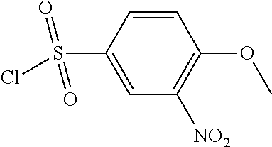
C1=C(S(Cl)(=O)=O)C=CC(OC)=C1[NO2]
